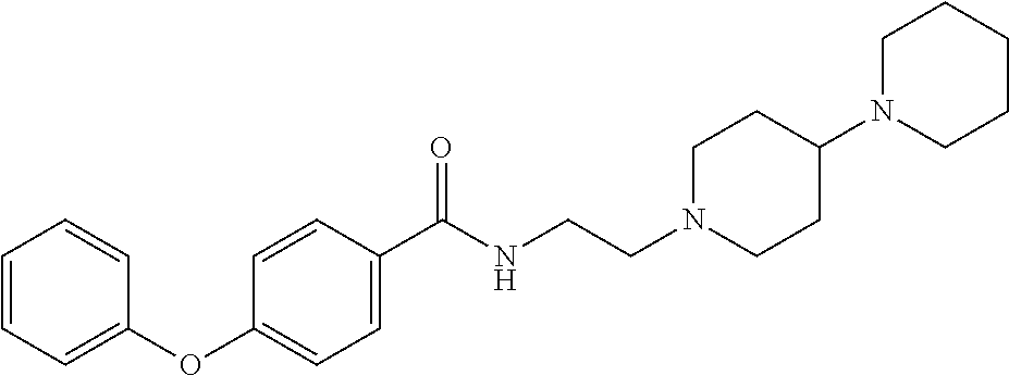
C1=CC=C(OC2=CC=C(C(NCCN3CCC(N4CCCCC4)CC3)=O)C=C2)C=C1
